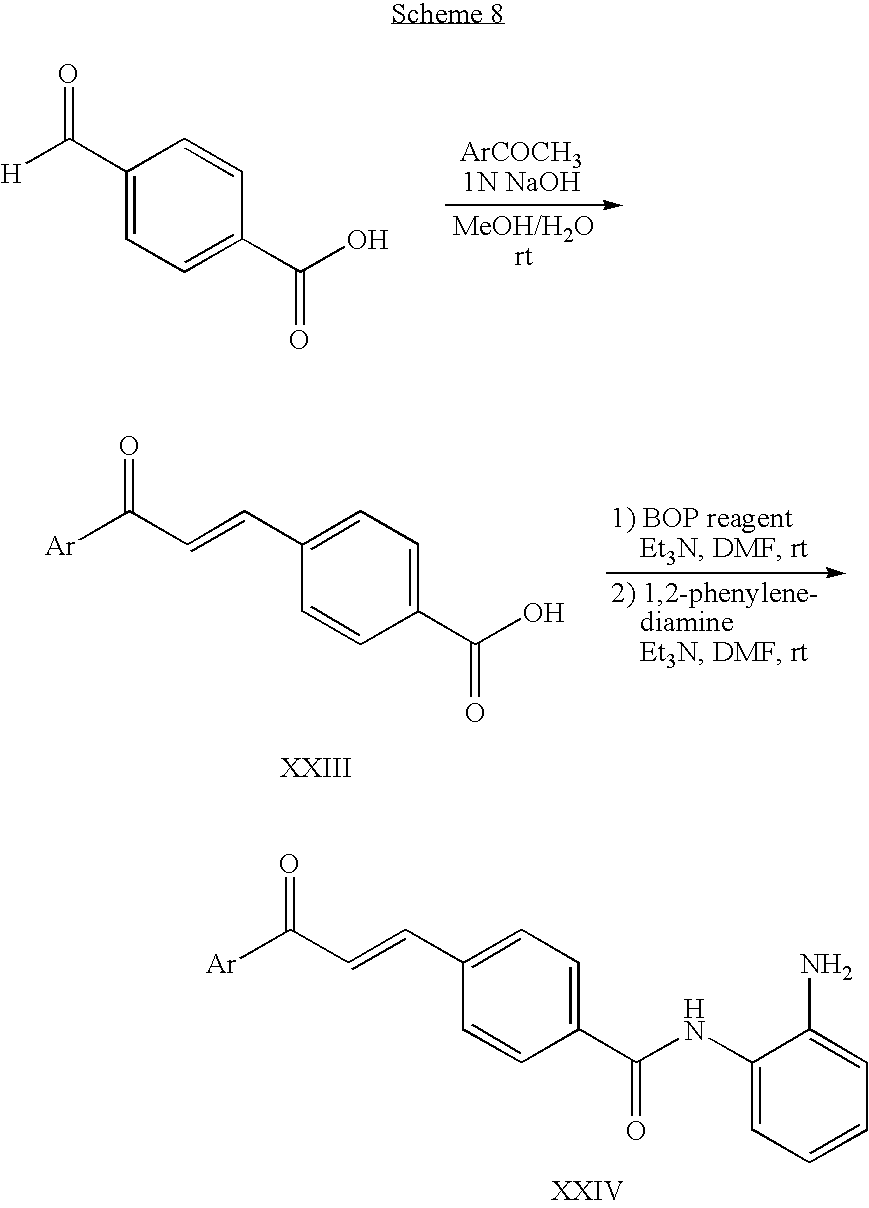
C1(C([H])=O)=CC=C(C(O)=O)C=C1.C1(C=CC([Ar])=O)=CC=C(C(NC2=CC=CC=C2N)=O)C=C1.C1(C=CC([Ar])=O)=CC=C(C(O)=O)C=C1
